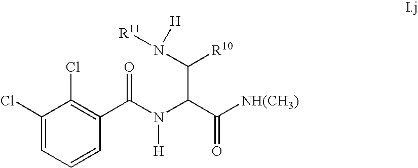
C1(Cl)=CC=CC(C(N(C(C([NH(CH3)])=O)C(N([R11])[H])[R10])[H])=O)=C1Cl
